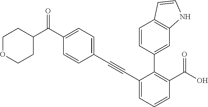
C1=CC(C#CC2=CC=CC(C(O)=O)=C2C2=CC3=C(C=C2)C=CN3)=CC=C1C(C1CCOCC1)=O
